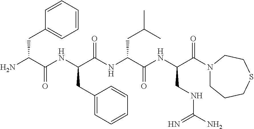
NC(C(NC(C(NC(C(NC(C(=O)N1CCCSCC1)CNC(N)=N)=O)CC(C)C)=O)CC1=CC=CC=C1)=O)CC1=CC=CC=C1
